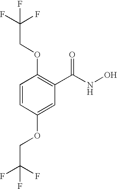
C1=CC(OCC(F)(F)F)=CC(C(NO)=O)=C1OCC(F)(F)F
